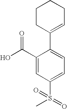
C1(C(O)=O)=CC(S(=O)(C)=O)=CC=C1C1=CCCCC1
